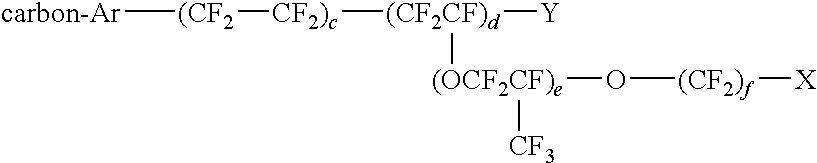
[carbon-Ar][(CF2][CF2)c][(CF2CF)d]([Y])[(OCF2CF)e](O[(CF2)f][X])[CF3]
